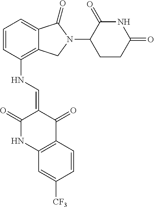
C12=C(NC=C3C(=O)NC4=C(C3=O)C=CC([CF3])=C4)C=CC=C1C(=O)N(C1C(=O)NC(=O)CC1)C2
